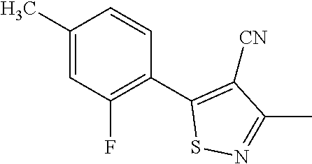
C1(C)=CC(F)=C(C2=C([CN])C(C)=NS2)C=C1
